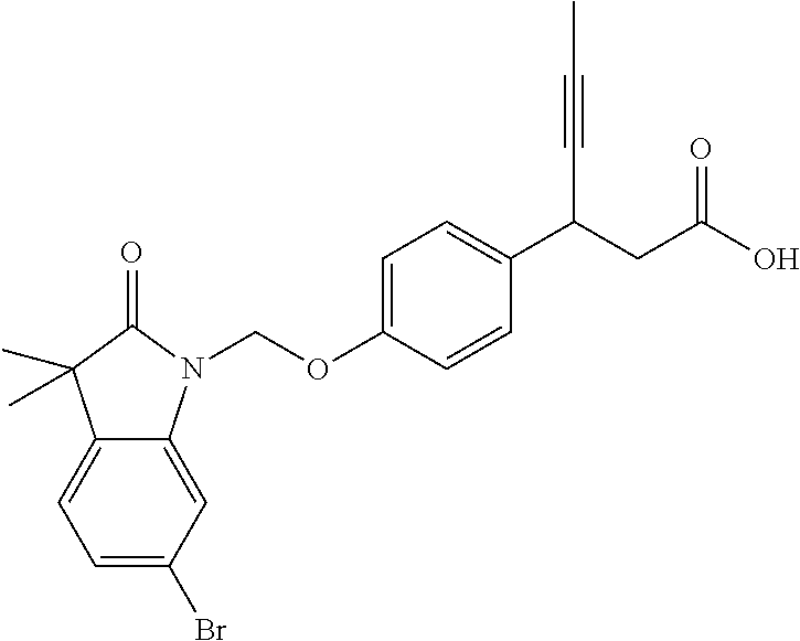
C1=C(OCN2C3=CC(Br)=CC=C3C(C)(C)C2=O)C=CC(C(CC(O)=O)C#CC)=C1
